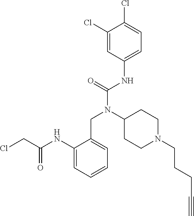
C1(Cl)=CC(NC(N(C2CCN(CCCC#C)CC2)CC2=CC=CC=C2NC(CCl)=O)=O)=CC=C1Cl
